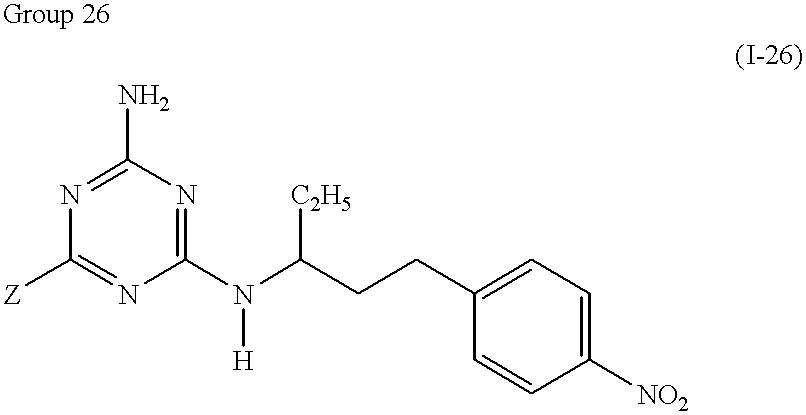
C1(N)=NC([Z])=NC(N(C(CCC2=CC=C([NO2])C=C2)[C2H5])[H])=N1
